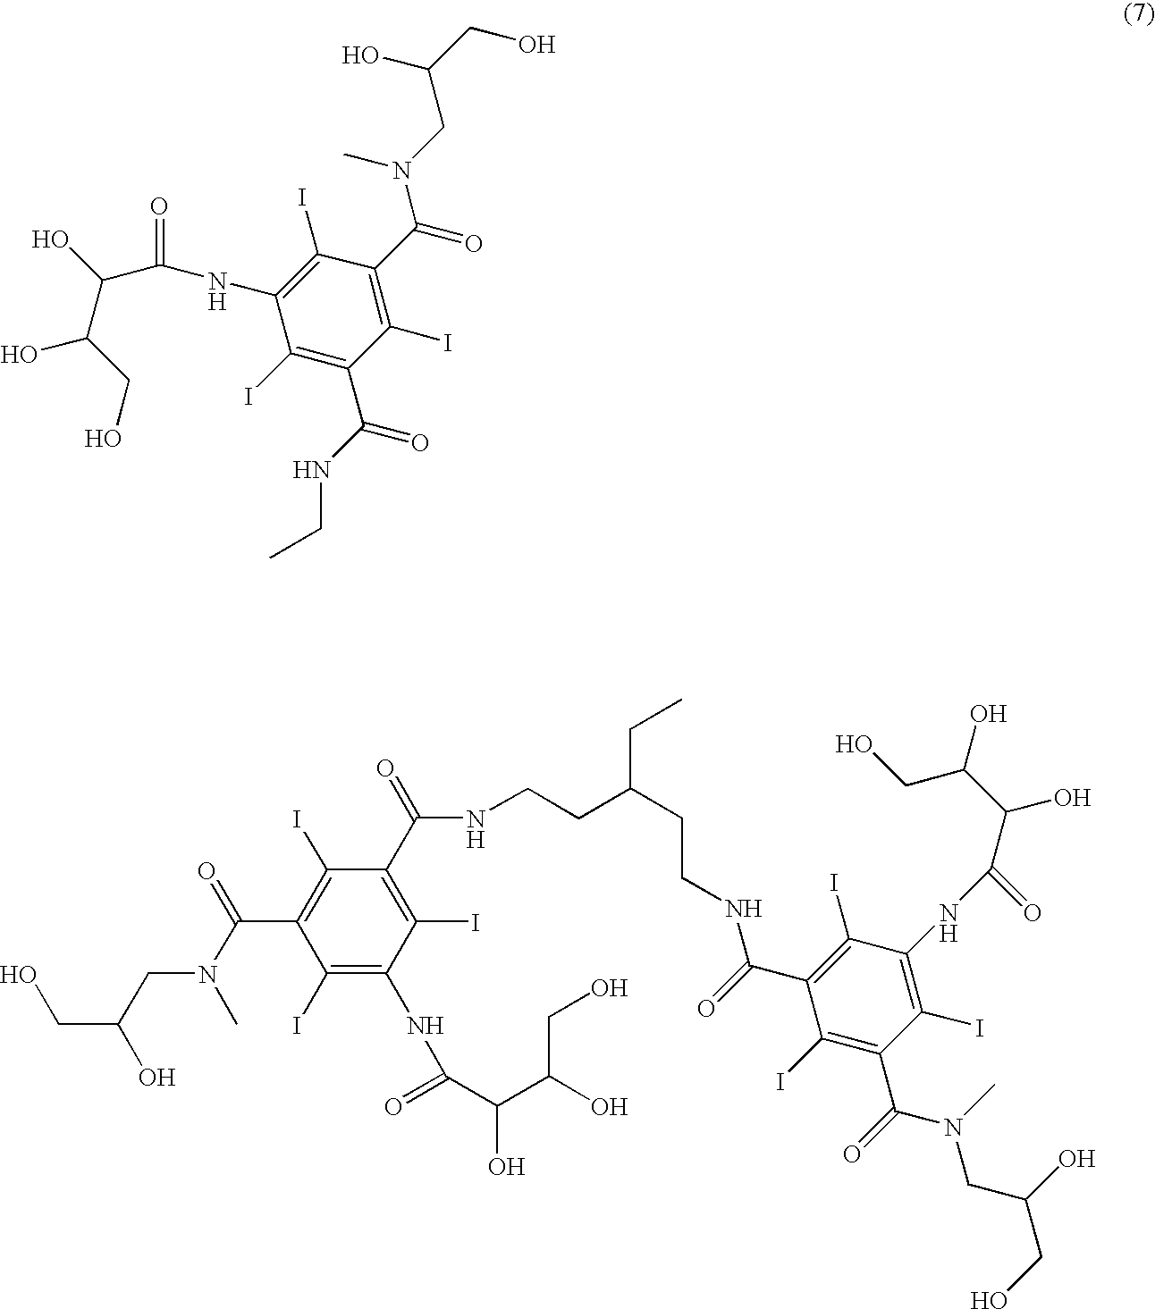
CCNC(C1=C(I)C(NC(=O)C(O)C(O)CO)=C(I)C(C(N(CC(CO)O)C)=O)=C1I)=O.C(C(CN(C(=O)C1=C(I)C(C(=O)NCCC(CCNC(C2=C(I)C(NC(=O)C(C(O)CO)O)=C(I)C(C(=O)N(C)CC(CO)O)=C2I)=O)CC)=C(I)C(NC(C(C(O)CO)O)=O)=C1I)C)O)O
